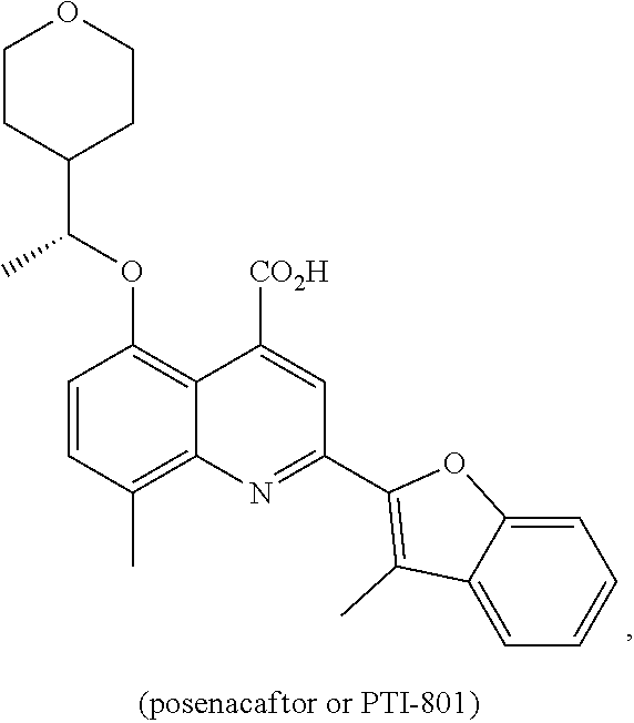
C1(C(OC2=C3C([CO2H])=CC(C4=C(C)C5=CC=CC=C5O4)=NC3=C(C)C=C2)C)CCOCC1
